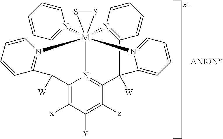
C12=C([x])C([y])=C([z])C3=N1[M]145(N6=CC=CC=C6C3([W])C3=N1C=CC=C3)(N1=C(C2([W])C2=N4C=CC=C2)C=CC=C1)SS5
